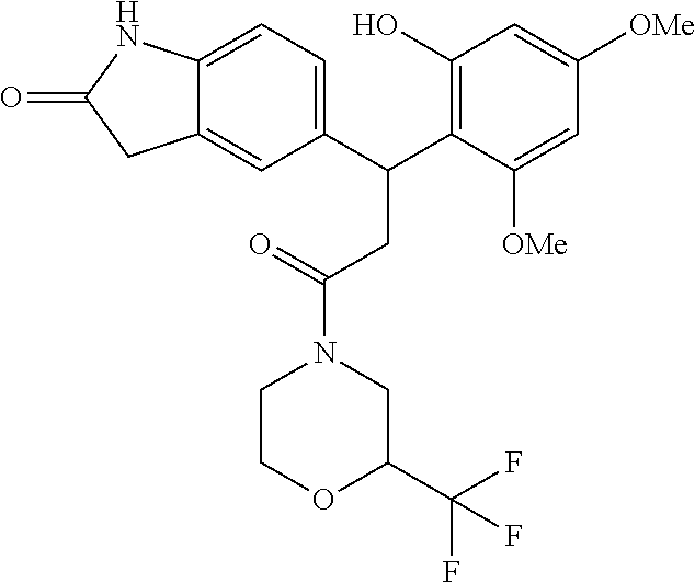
C1(C(C2=C(O)C=C([OMe])C=C2[OMe])CC(N2CC(C(F)(F)F)OCC2)=O)=CC=C2C(=C1)CC(=O)N2
